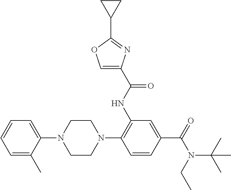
C1=CC=C(C)C(N2CCN(C3=C(NC(C4=COC(C5CC5)=N4)=O)C=C(C(N(CC)C(C)(C)C)=O)C=C3)CC2)=C1
